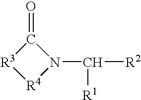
C1(=O)[R3][R4]N1C([R2])[R1]
